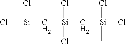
Cl[Si](C)(Cl)C[Si](C[Si](Cl)(C)Cl)(Cl)Cl
